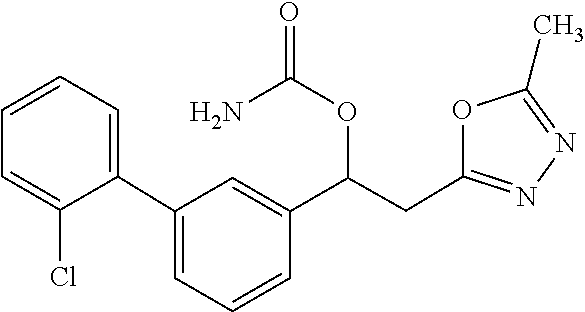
C1(C)=NN=C(CC(OC(=O)N)C2=CC(C3=CC=CC=C3Cl)=CC=C2)O1
